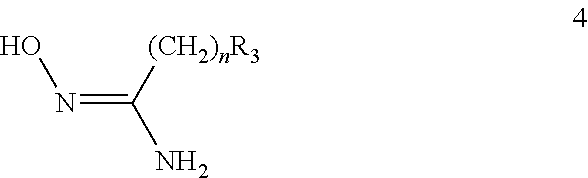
ON=C([(CH2)nR3])N
